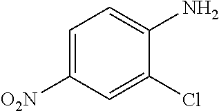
C1(N)=CC=C([O2N])C=C1Cl
